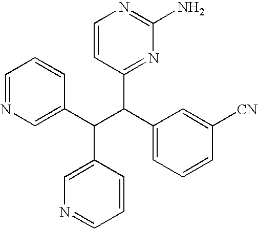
C1=NC=C(C(C(C2=CC=CC([CN])=C2)C2=NC(N)=NC=C2)C2=CN=CC=C2)C=C1
